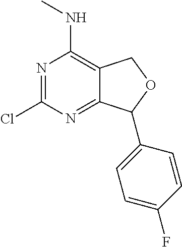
C1(Cl)=NC(NC)=C2C(=N1)C(C1=CC=C(F)C=C1)OC2
